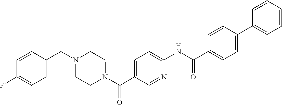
C(NC1=CC=C(C(=O)N2CCN(CC3=CC=C(F)C=C3)CC2)C=N1)(C1=CC=C(C2=CC=CC=C2)C=C1)=O
